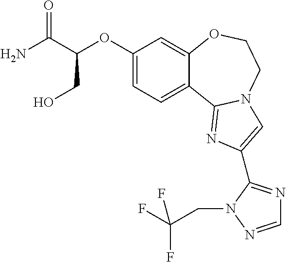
C1(OC(C(N)=O)CO)=CC=C2C(=C1)OCCN1C2=NC(C2=NC=NN2CC(F)(F)F)=C1
